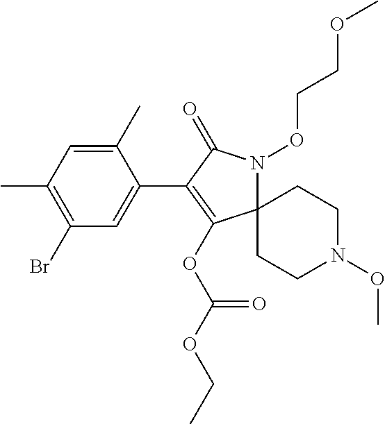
C12(N(OCCOC)C(=O)C(C3=CC(Br)=C(C)C=C3C)=C1OC(OCC)=O)CCN(OC)CC2
